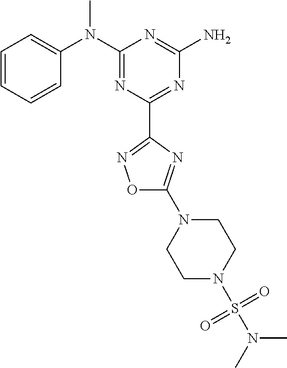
C1=CC=CC(N(C2=NC(C3=NOC(N4CCN(S(=O)(N(C)C)=O)CC4)=N3)=NC(N)=N2)C)=C1
